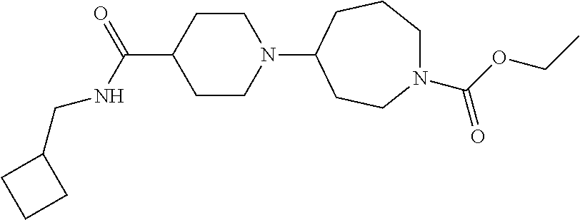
C1CN(C2CCN(C(OCC)=O)CCC2)CCC1C(=O)NCC1CCC1
